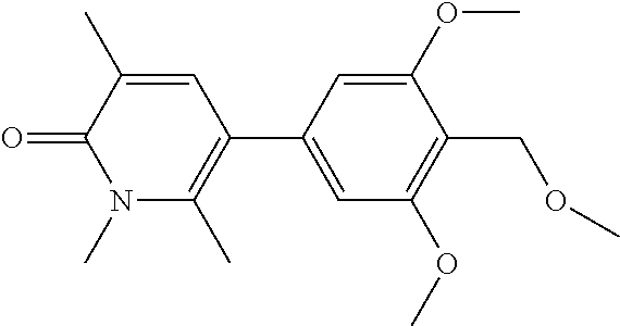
C1=C(C2=C(C)N(C)C(=O)C(C)=C2)C=C(OC)C(COC)=C1OC
